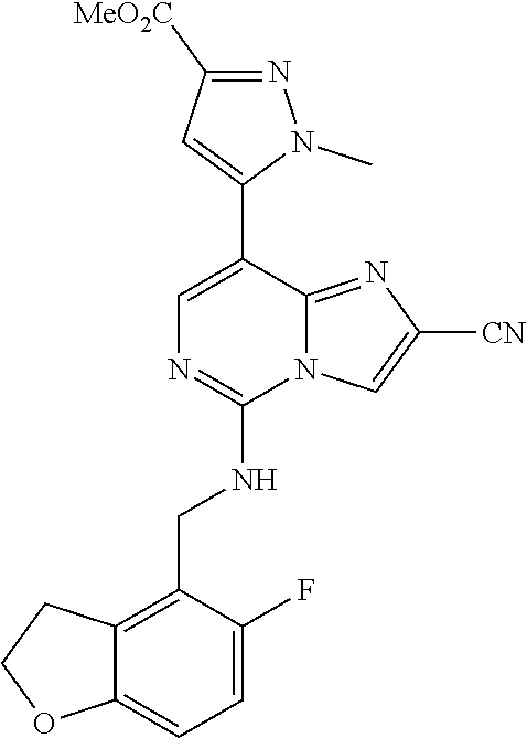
C12=CC=C(F)C(CNC3=NC=C(C4=CC([MeO2C])=NN4C)C4=NC([CN])=CN34)=C1CCO2
